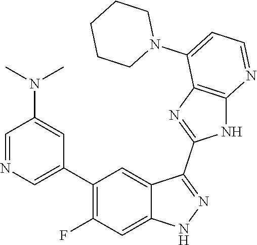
C1=NC=C(C2=C(F)C=C3C(=C2)C(C2=NC4=C(N2)N=CC=C4N2CCCCC2)=NN3)C=C1N(C)C
